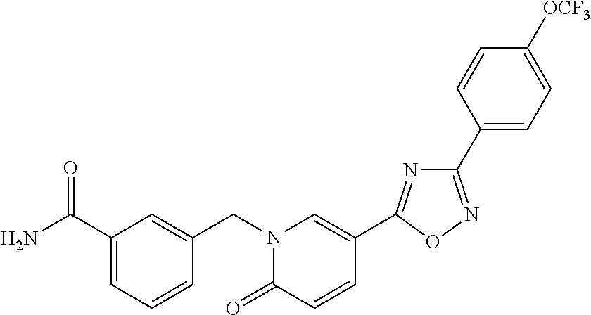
C1(C(=O)N)=CC=CC(CN2C(=O)C=CC(C3=NC(C4=CC=C([OCF3])C=C4)=NO3)=C2)=C1
